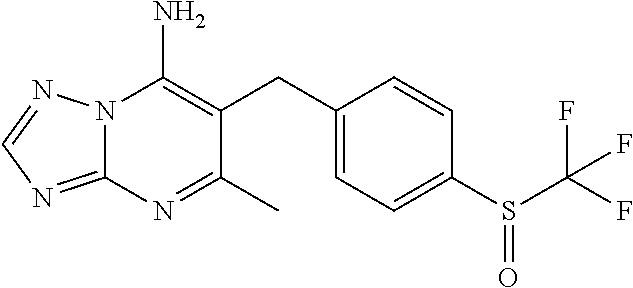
N12C(=NC=N1)N=C(C)C(CC1=CC=C(S(C(F)(F)F)=O)C=C1)=C2N
